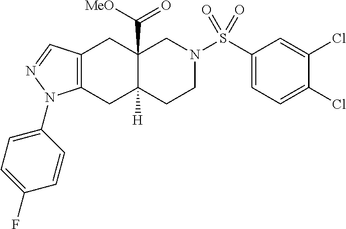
C12=C(CC3([H])C(C([MeO])=O)(C1)CN(S(C1=CC=C(Cl)C(Cl)=C1)(=O)=O)CC3)N(C1=CC=C(F)C=C1)N=C2
